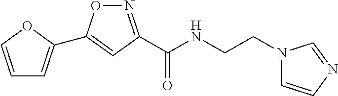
C1=COC(C2=CC(C(NCCN3C=CN=C3)=O)=NO2)=C1
